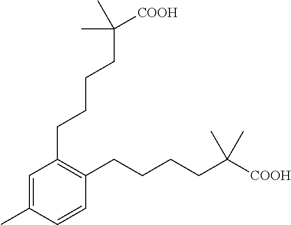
C1=C(C)C=CC(CCCCC([COOH])(C)C)=C1CCCCC(C)([COOH])C
